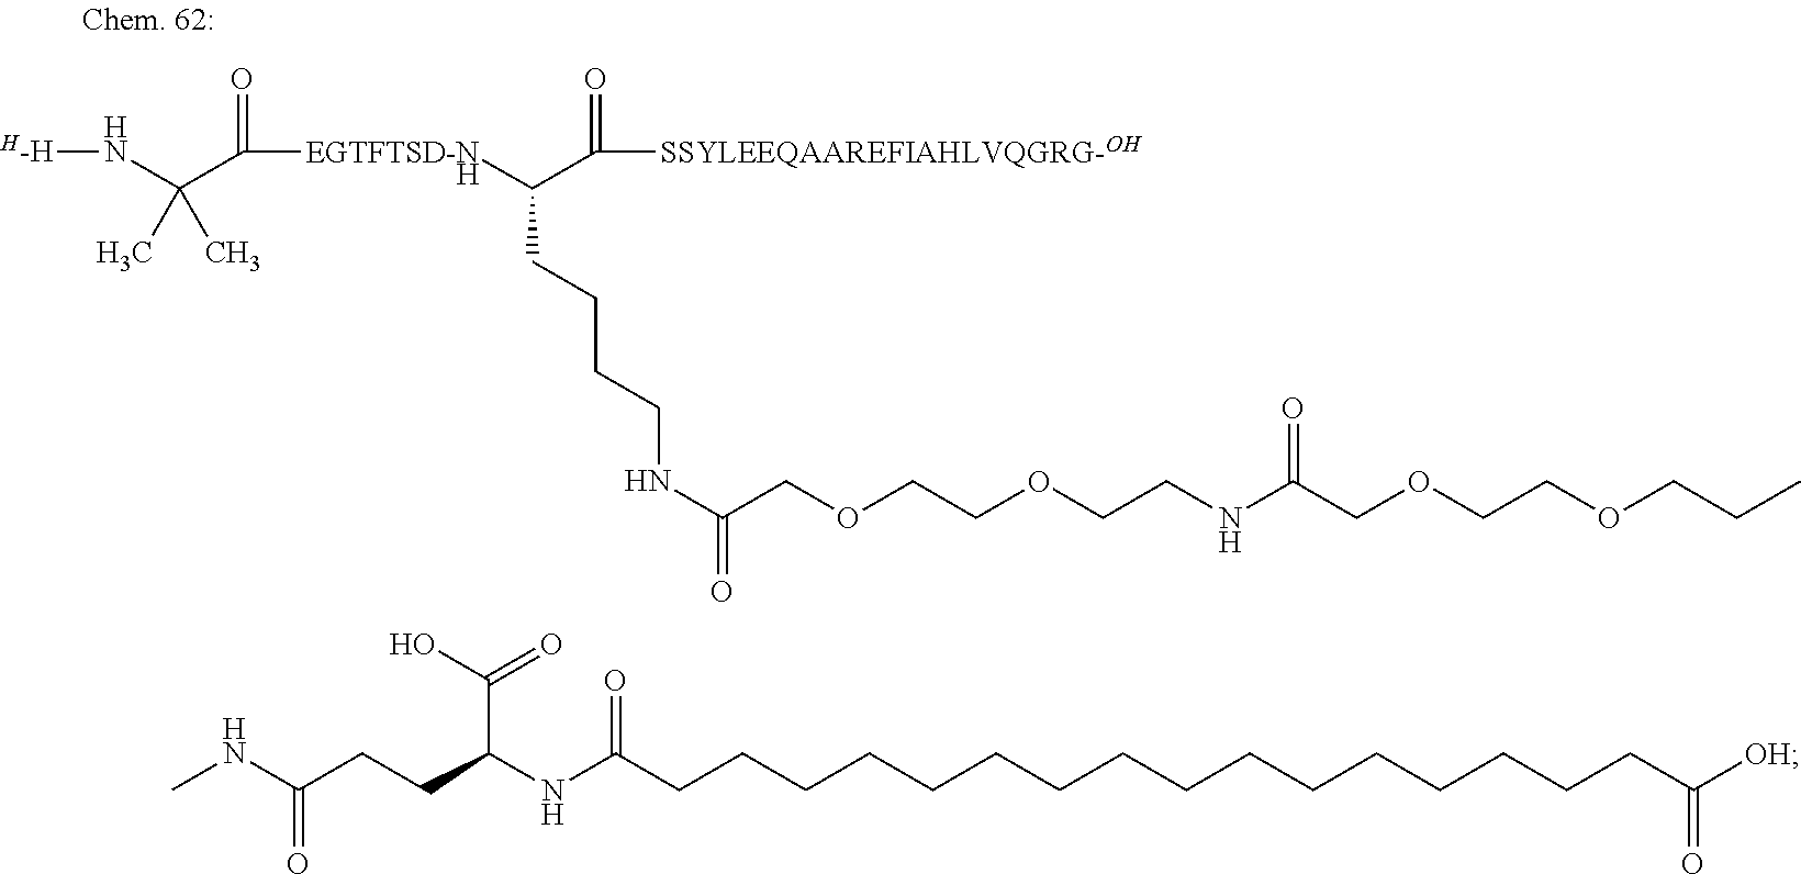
[H-H]NC(C([EGTFTSD-N]C(C([SSYLEEQAAREFIAHLVQGRG-OH])=O)CCCCNC(=O)COCCOCCNC(COCCOCCC)=O)=O)(C)C.[H].CNC(=O)CCC(C(=O)O)NC(CCCCCCCCCCCCCCCCC([OH])=O)=O
